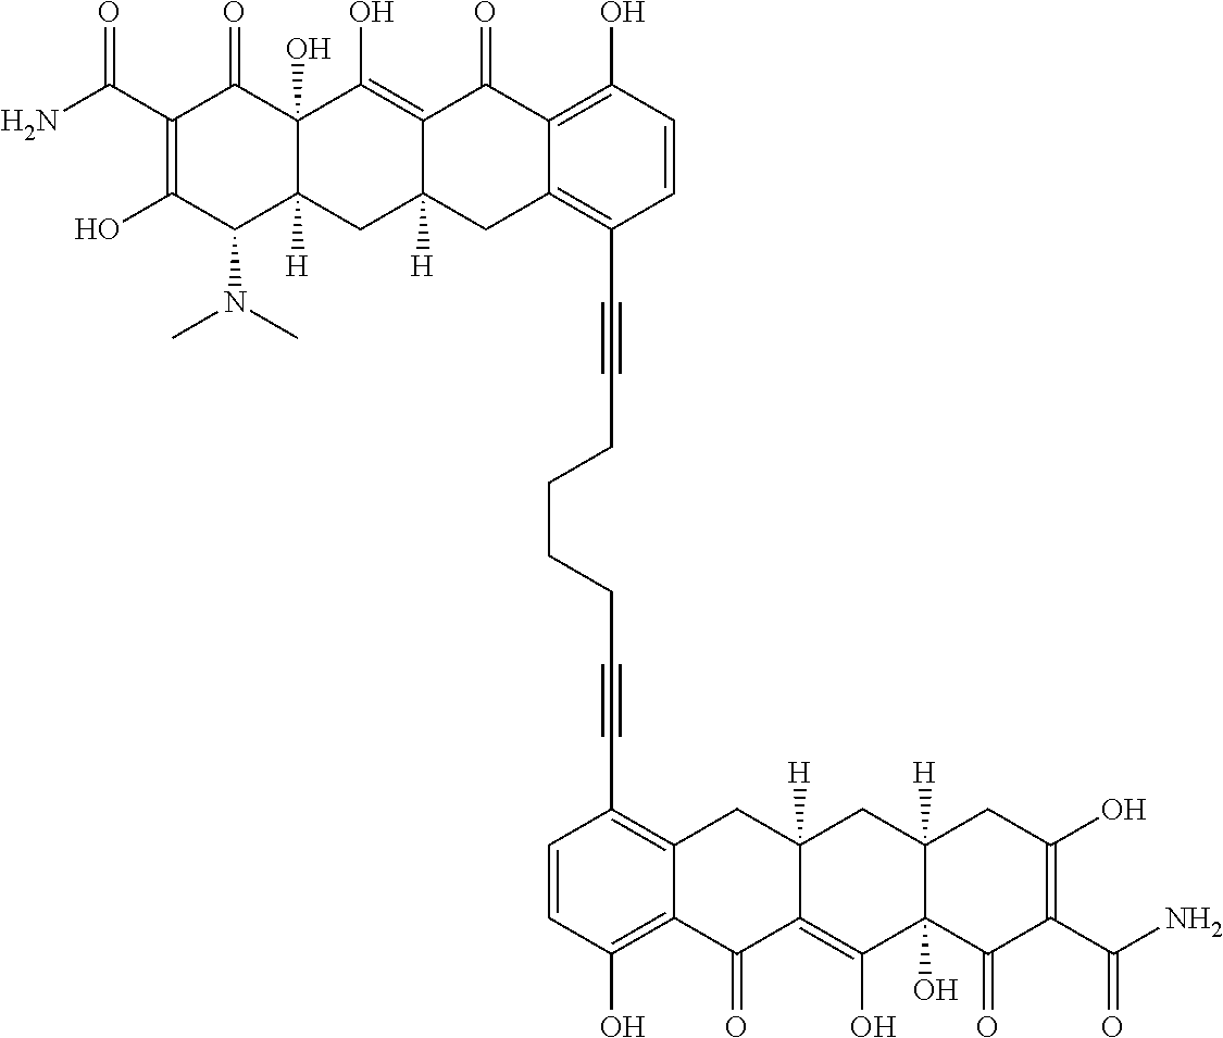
C(CCCCC#CC1=C2C(=C(O)C=C1)C(=O)C1=C(O)C3(O)C([H])(CC1([H])C2)C(N(C)C)C(O)=C(C(N)=O)C3=O)#CC1=C2C(=C(O)C=C1)C(=O)C1=C(O)C3(O)C([H])(CC1([H])C2)CC(O)=C(C(N)=O)C3=O
